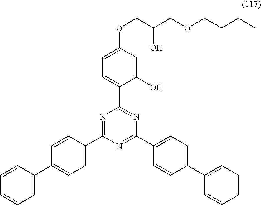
C1=C(C2=CC=C(C3=NC(C4=CC=C(OCC(COCCCC)O)C=C4O)=NC(C4=CC=C(C5=CC=CC=C5)C=C4)=N3)C=C2)C=CC=C1
